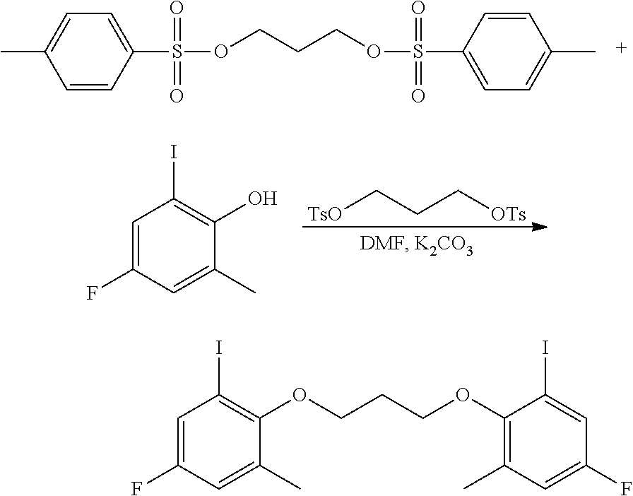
C1=CC(S(=O)(=O)OCCCOS(C2=CC=C(C)C=C2)(=O)=O)=CC=C1C.[TsO]CCC[OTs].C1=C(F)C=C(C)C(O)=C1I.C1=C(F)C=C(C)C(OCCCOC2=C(C)C=C(F)C=C2I)=C1I
